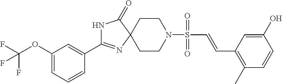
C1(OC(F)(F)F)=CC=CC(C2=NC3(C(=O)N2)CCN(S(=O)(C=CC2=C(C)C=CC(O)=C2)=O)CC3)=C1
